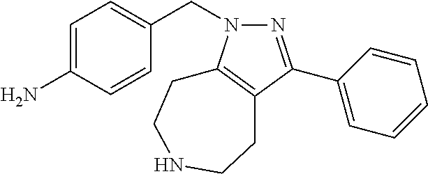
C1(C2=NN(CC3=CC=C(N)C=C3)C3=C2CCNCC3)=CC=CC=C1
